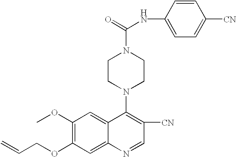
C1(NC(=O)N2CCN(C3=C([CN])C=NC4=CC(OCC=C)=C(OC)C=C34)CC2)=CC=C([CN])C=C1
